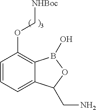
C1=CC=C2C(=C1OC[NHBoc])B(O)OC2CN
